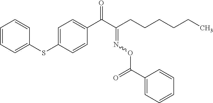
C1=CC=CC(SC2=CC=C(C(C(CCCCCC)=NOC(C3=CC=CC=C3)=O)=O)C=C2)=C1
